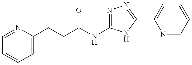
C1=NC(CCC(=O)NC2=NN=C(C3=CC=CC=N3)N2)=CC=C1
